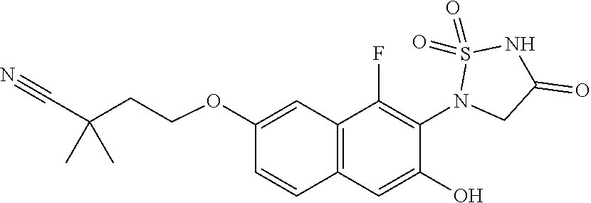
C12=C(C=C(O)C(N3CC(=O)NS3(=O)=O)=C1F)C=CC(OCCC(C#N)(C)C)=C2
